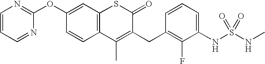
O(C1=CC2=C(C=C1)C(C)=C(CC1=C(F)C(NS(NC)(=O)=O)=CC=C1)C(=O)S2)C1=NC=CC=N1
